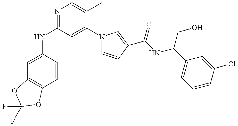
C1=C(NC2=NC=C(C)C(N3C=CC(C(NC(C4=CC=CC(Cl)=C4)CO)=O)=C3)=C2)C=CC2=C1OC(F)(F)O2
